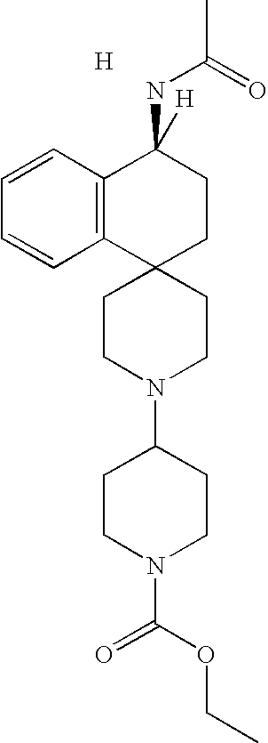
[H].C12=C(C3(CCC1([H])NC(=O)C)CCN(C1CCN(C(OCC)=O)CC1)CC3)C=CC=C2
